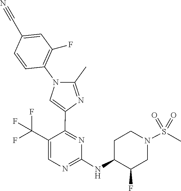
C1(NC2C(F)CN(S(=O)(=O)C)CC2)=NC=C(C(F)(F)F)C(C2=CN(C3=C(F)C=C(C#N)C=C3)C(C)=N2)=N1
